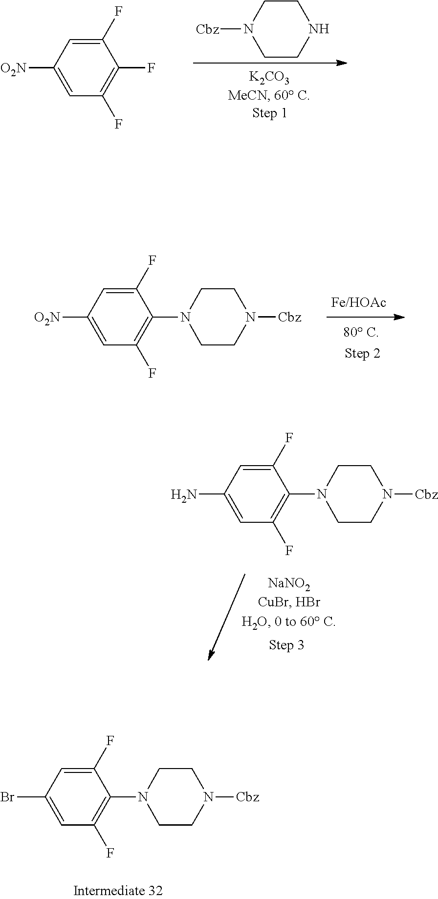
C1(F)=CC([O2N])=CC(F)=C1F.C1CNCCN1[Cbz].C1(F)=CC([O2N])=CC(F)=C1N1CCN([Cbz])CC1.C1(F)=CC(N)=CC(F)=C1N1CCN([Cbz])CC1.C1(F)=CC(Br)=CC(F)=C1N1CCN([Cbz])CC1
